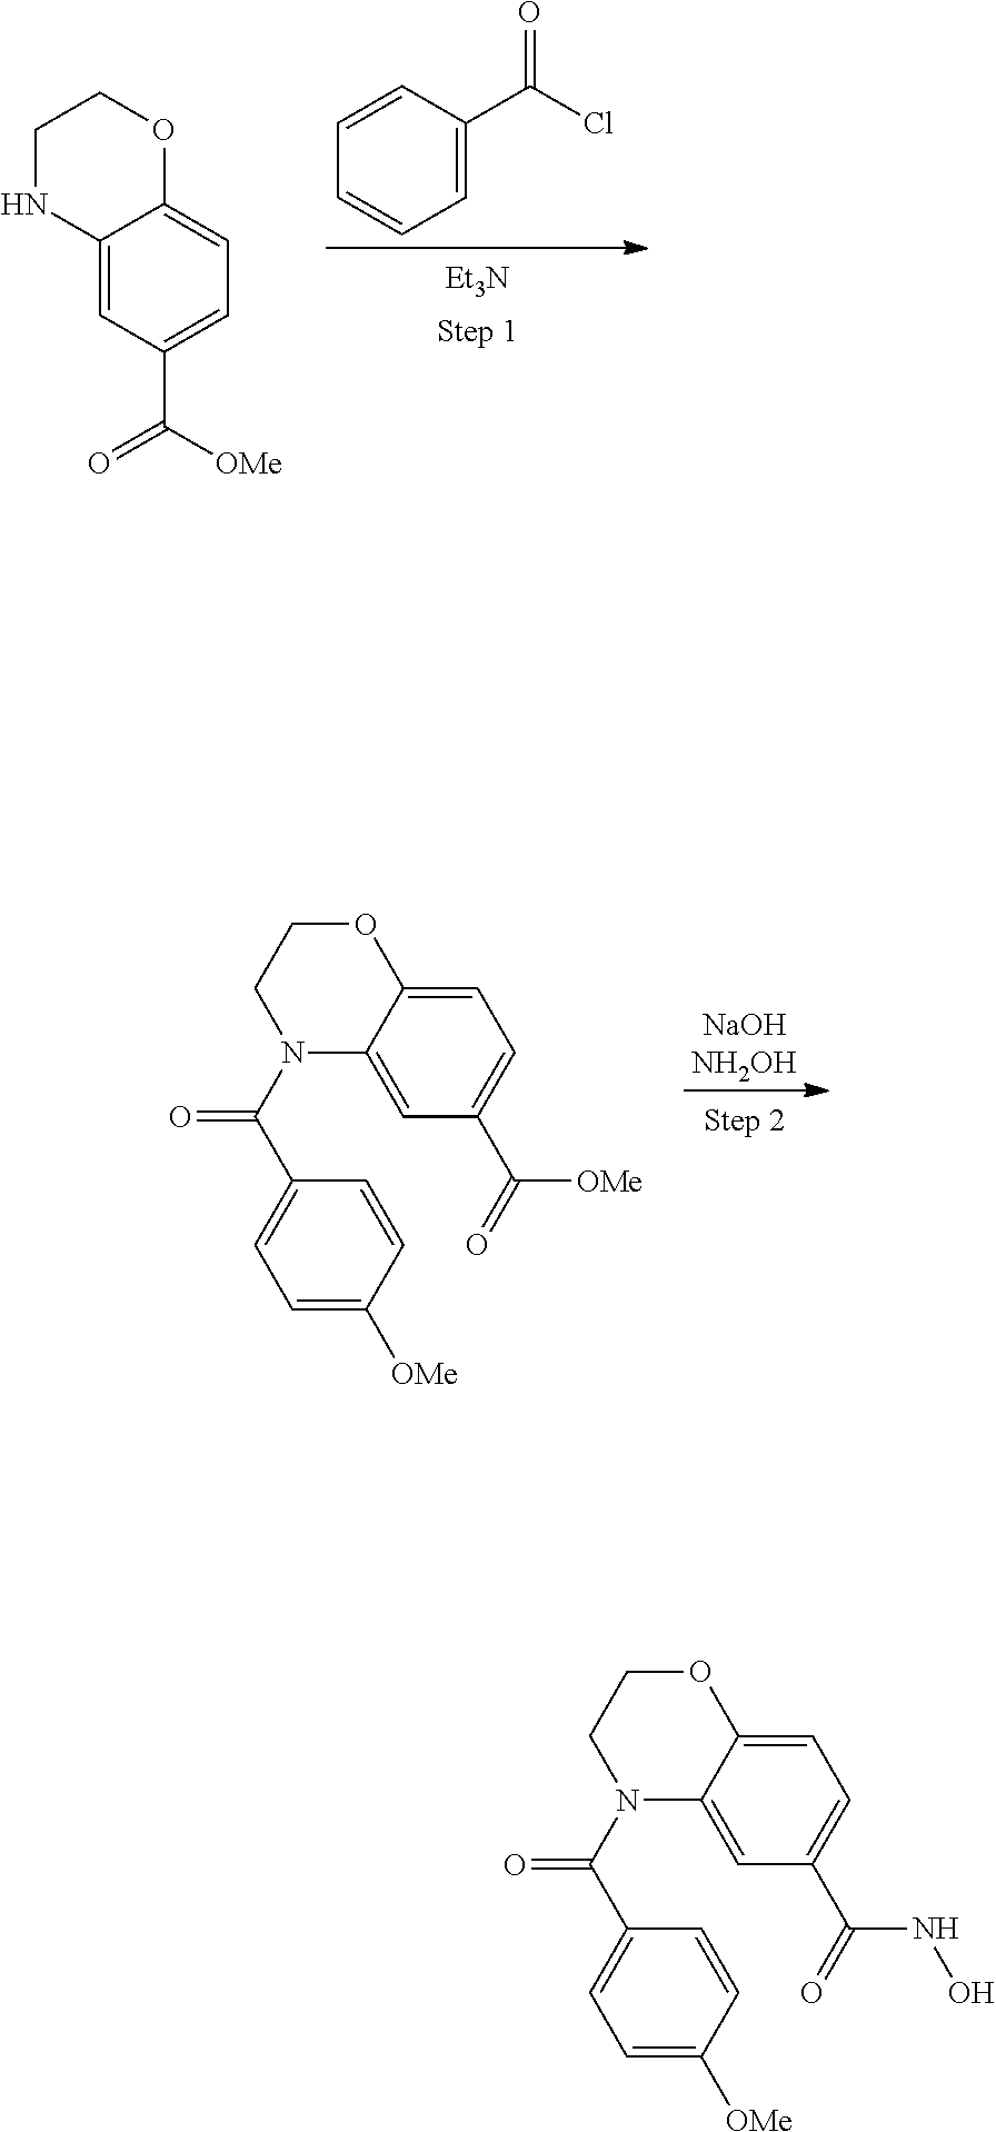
N1(C(C2=CC=C([OMe])C=C2)=O)C2=CC(C(=O)[OMe])=CC=C2OCC1.C1NC2=CC(C([OMe])=O)=CC=C2OC1.C1=C(C(Cl)=O)C=CC=C1.[Et3N].N1(C(C2=CC=C([OMe])C=C2)=O)C2=CC(C(=O)NO)=CC=C2OCC1
